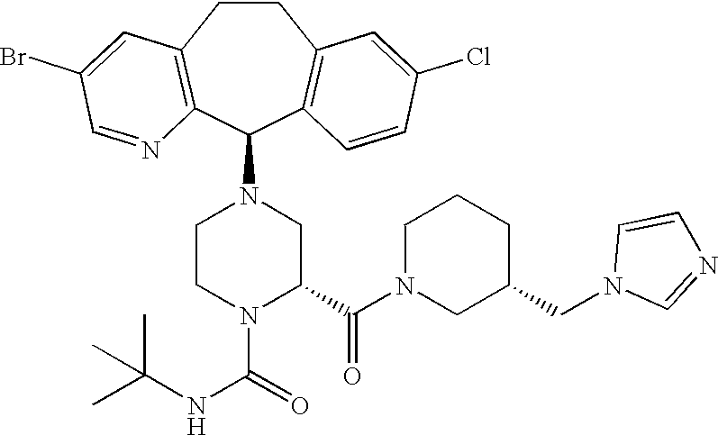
C1CN(C(=O)NC(C)(C)C)C(C(N2CC(CN3C=NC=C3)CCC2)=O)CN1C1C2=C(CCC3=C1N=CC(Br)=C3)C=C(Cl)C=C2
